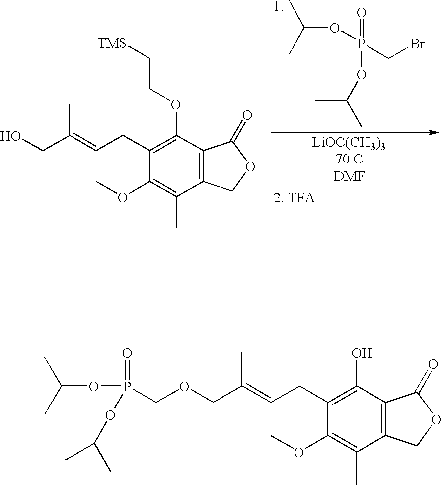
C(OP(CBr)(=O)OC(C)C)(C)C.C1(CC=C(CO)C)=C(OCC[TMS])C2=C(C(C)=C1OC)COC2=O.[LiOC(CH3)370 CDMF].C1(CC=C(COCP(OC(C)C)(=O)OC(C)C)C)=C(O)C2=C(C(C)=C1OC)COC2=O
